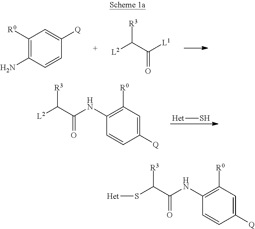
C1([R0])=C(N)C=CC([Q])=C1.[L2]C(C([L1])=O)[R3].[L2]C(C(NC1=C([R0])C=C([Q])C=C1)=O)[R3].[Het]S.S(C(C(NC1=C([R0])C=C([Q])C=C1)=O)[R3])[Het]
